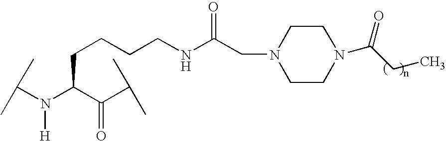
C(CCCNC(=O)CN1CCN(C(CC)=O)CC1)C(N(C(C)C)[H])C(C(C)C)=O
